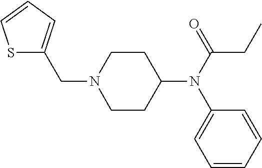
C1=CSC(CN2CCC(N(C3=CC=CC=C3)C(CC)=O)CC2)=C1
